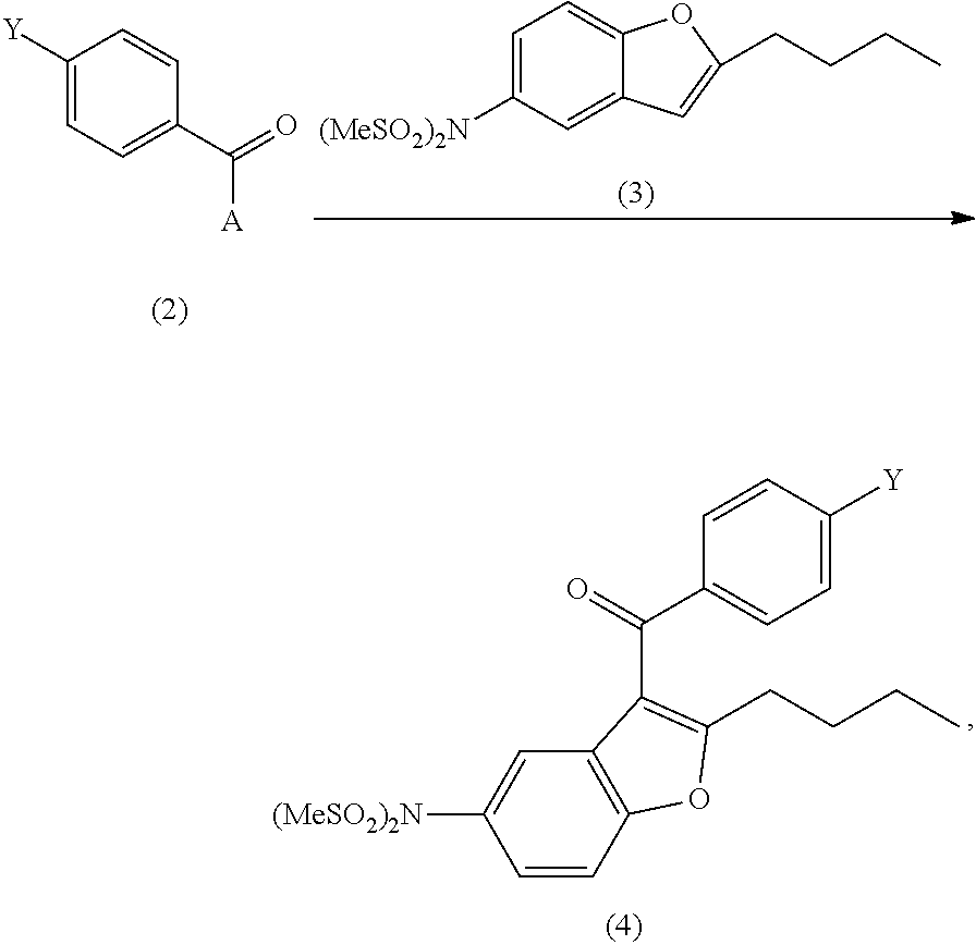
C1=CC2=C(C=C1[(MeSO2)2N])C(C(C1=CC=C([Y])C=C1)=O)=C(CCCC)O2.C1([Y])=CC=C(C([A])=O)C=C1.C1=C([(MeSO2)2N])C=C2C(=C1)OC(CCCC)=C2
